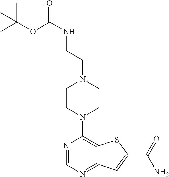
N1=CN=C2C(=C1N1CCN(CCNC(=O)OC(C)(C)C)CC1)SC(C(=O)N)=C2
